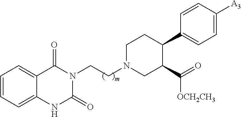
N1C(=O)N(CCN2CC(C(=O)[OCH2CH3])C(C3=CC=C([A3])C=C3)CC2)C(=O)C2=CC=CC=C12
